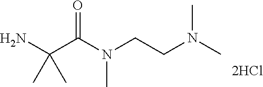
CN(CCN(C(C(N)(C)C)=O)C)C
